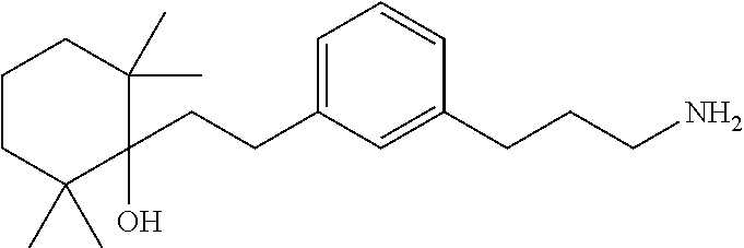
C1CC(C)(C)C(O)(CCC2=CC=CC(CCCN)=C2)C(C)(C)C1
